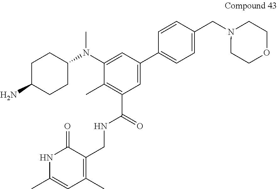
C1=C(C2=CC=C(CN3CCOCC3)C=C2)C=C(N(C2CCC(N)CC2)C)C(C)=C1C(=O)NCC1=C(C)C=C(C)NC1=O
